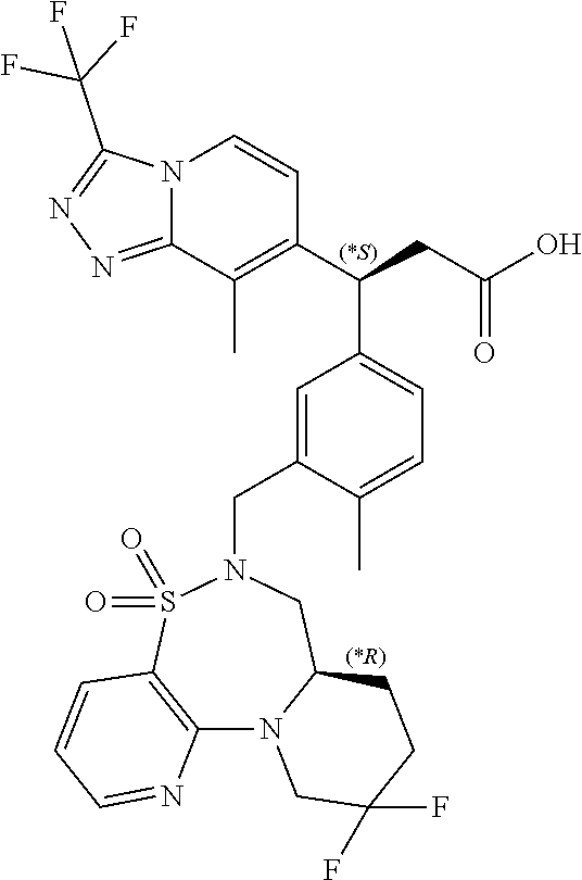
C1=C(CN2S(=O)(=O)C3=C(N4C(C2)CCC(F)(F)C4)N=CC=C3)C(C)=CC=C1C(CC(O)=O)C1=C(C)C2=NN=C(C(F)(F)F)N2C=C1
